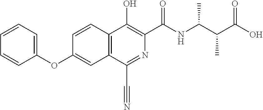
C1=CC2=C(C=C1OC1=CC=CC=C1)C(C#N)=NC(C(NC(C(C(O)=O)C)C)=O)=C2O
